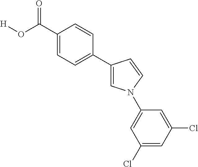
C1(C(O[H])=O)=CC=C(C2=CN(C3=CC(Cl)=CC(Cl)=C3)C=C2)C=C1
